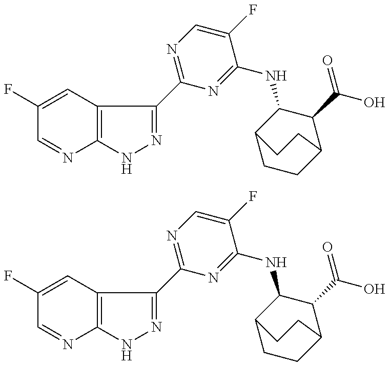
C1(F)=CC2=C(N=C1)NN=C2C1=NC=C(F)C(NC2C3CCC(C2C(=O)O)CC3)=N1.C1(F)=CC2=C(N=C1)NN=C2C1=NC=C(F)C(NC2C3CCC(C2C(=O)O)CC3)=N1
